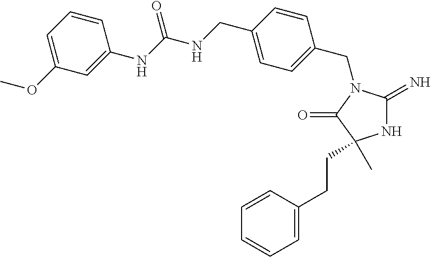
N1C(=N)N(CC2=CC=C(CNC(NC3=CC(OC)=CC=C3)=O)C=C2)C(=O)C1(CCC1=CC=CC=C1)C
